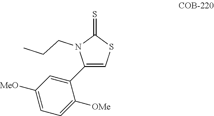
C1(C2=CC([MeO])=CC=C2[OMe])=CSC(=S)N1CCC
